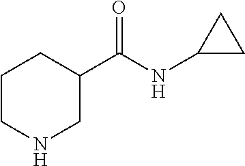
C1CC(C(NC2CC2)=O)CNC1
